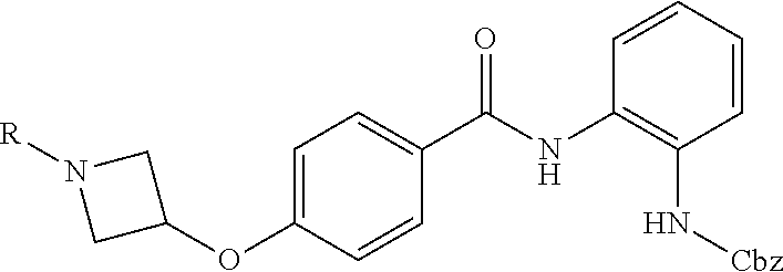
C1=CC=CC(N[Cbz])=C1NC(C1=CC=C(OC2CN([R])C2)C=C1)=O
